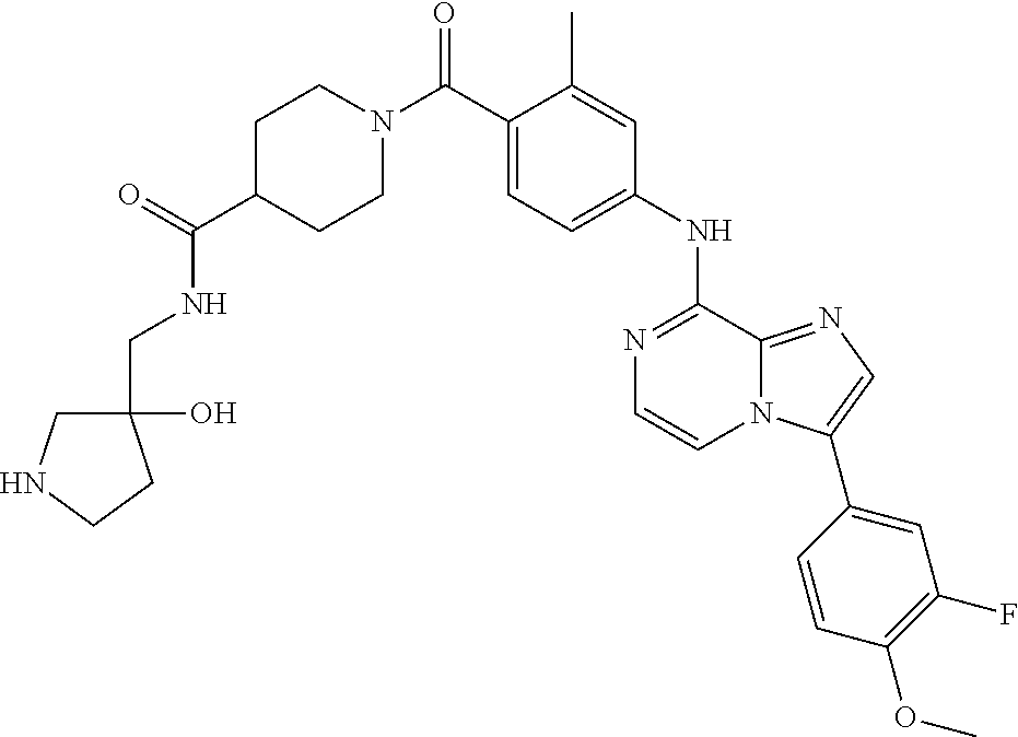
C1(NC2=NC=CN3C2=NC=C3C2=CC(F)=C(OC)C=C2)=CC=C(C(N2CCC(C(=O)NCC3(O)CNCC3)CC2)=O)C(C)=C1
